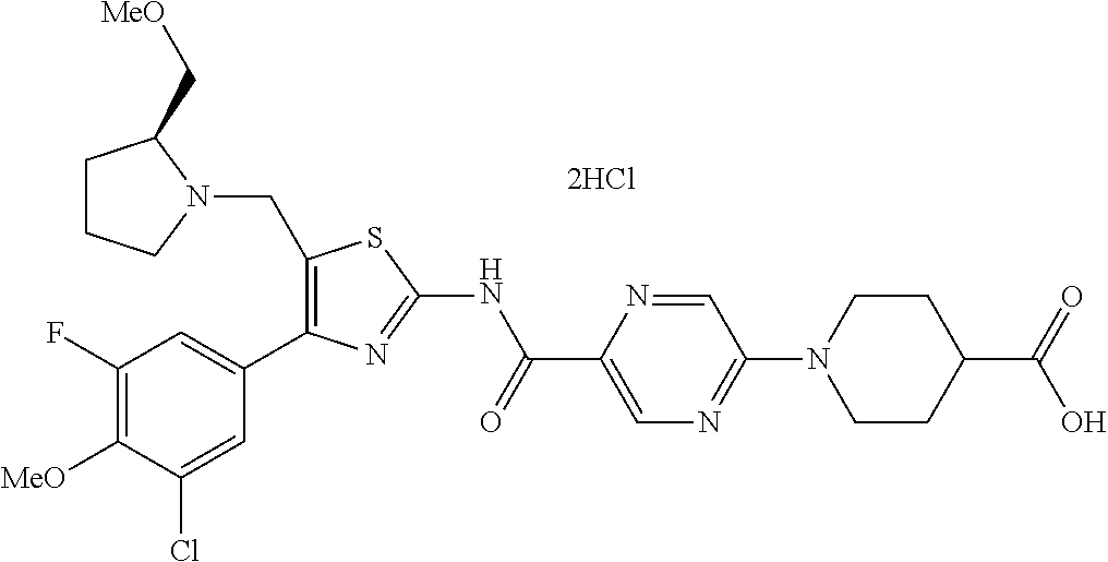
C1([MeO])=C(F)C=C(C2=C(CN3C(C[MeO])CCC3)SC(NC(C3=CN=C(N4CCC(C(=O)O)CC4)C=N3)=O)=N2)C=C1Cl
